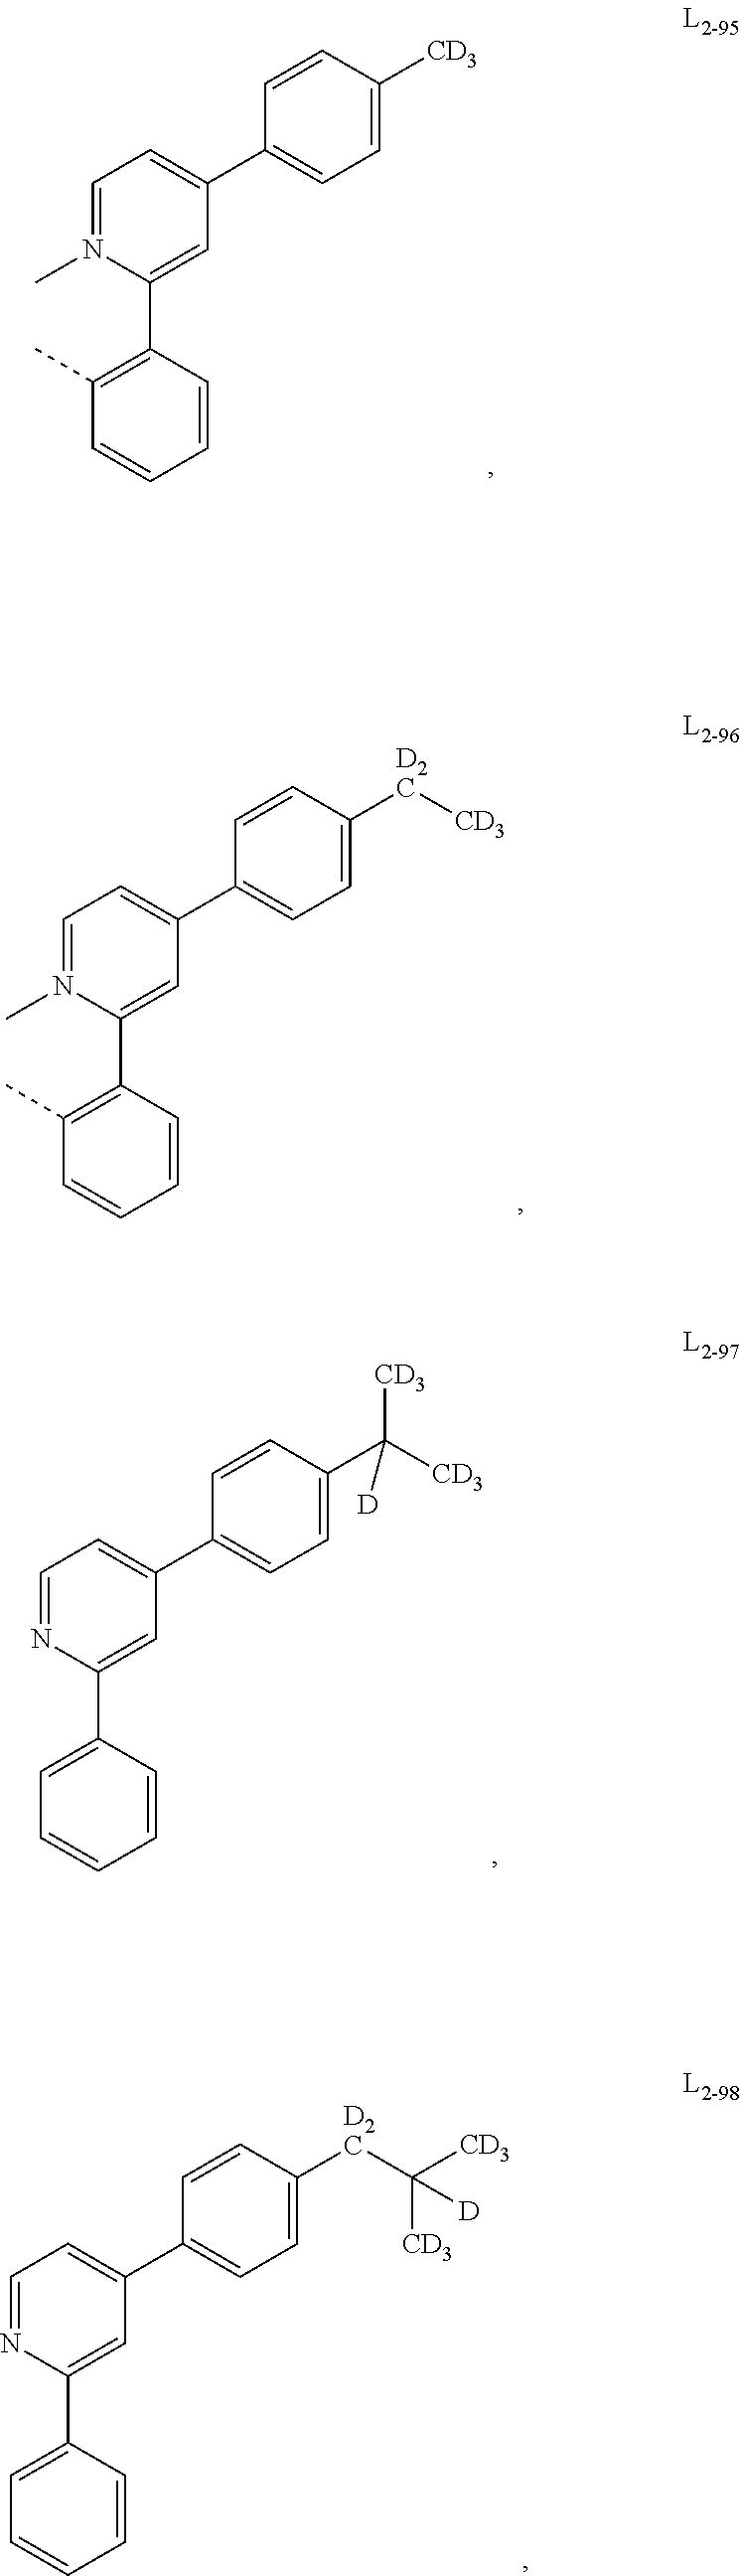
C1=C(C2=CC=C([CD3])C=C2)C=C(C2=C(C)C=CC=C2)N(C)=C1.C1=C(C2=CC=C([D2C][CD3])C=C2)C=C(C2=C(C)C=CC=C2)N(C)=C1.C1=C(C2=CC=C(C([CD3])([CD3])[D])C=C2)C=C(C2=CC=CC=C2)N=C1.C1=C(C2=CC=C([D2C]C([CD3])([CD3])[D])C=C2)C=C(C2=CC=CC=C2)N=C1
